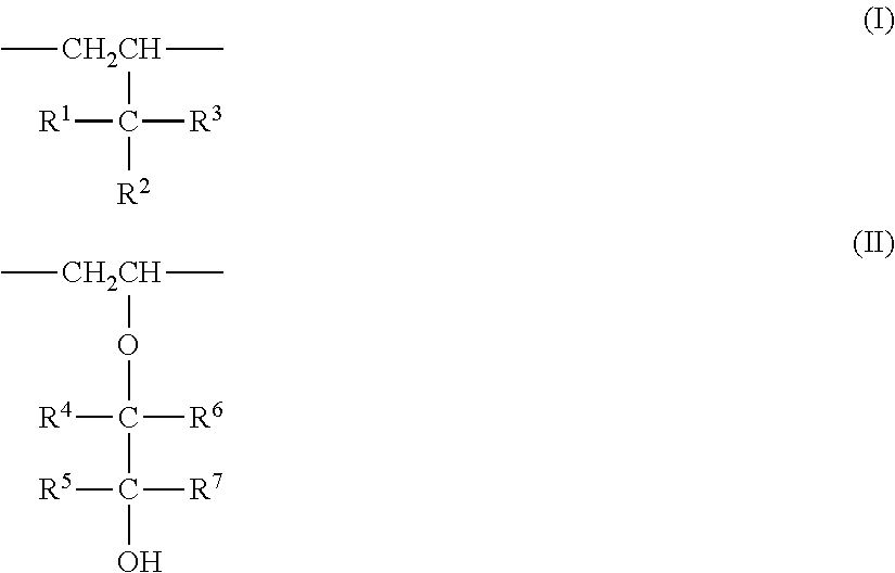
C[CH2CH](C)C([R2])([R1])[R3].C[CH2CH](C)OC([R4])([R6])C(O)([R5])[R7]
